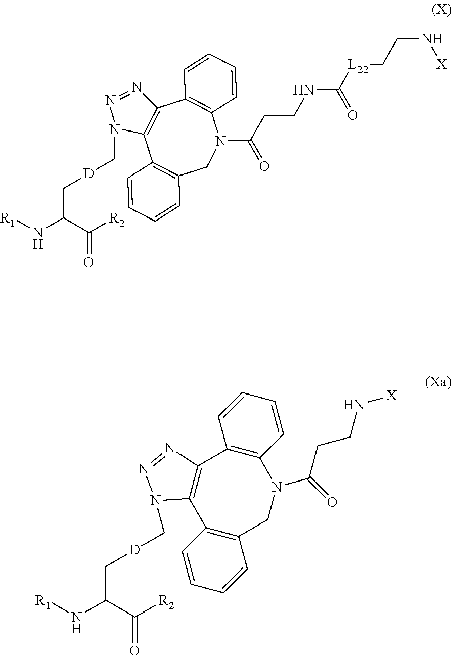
N1(C[D]CC(C(=O)[R2])N[R1])C2=C(N=N1)C1=C(N(C(=O)CCNC(=O)[L22]CCN[X])CC3=C2C=CC=C3)C=CC=C1.[D](CC(C([R2])=O)N[R1])CN1C2=C(C3=C(C=CC=C3)N(C(CCN[X])=O)CC3=C2C=CC=C3)N=N1
